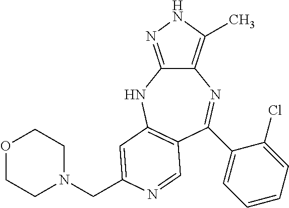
C12=C(C)NN=C1NC1=C(C=NC(CN3CCOCC3)=C1)C(C1=CC=CC=C1Cl)=N2
